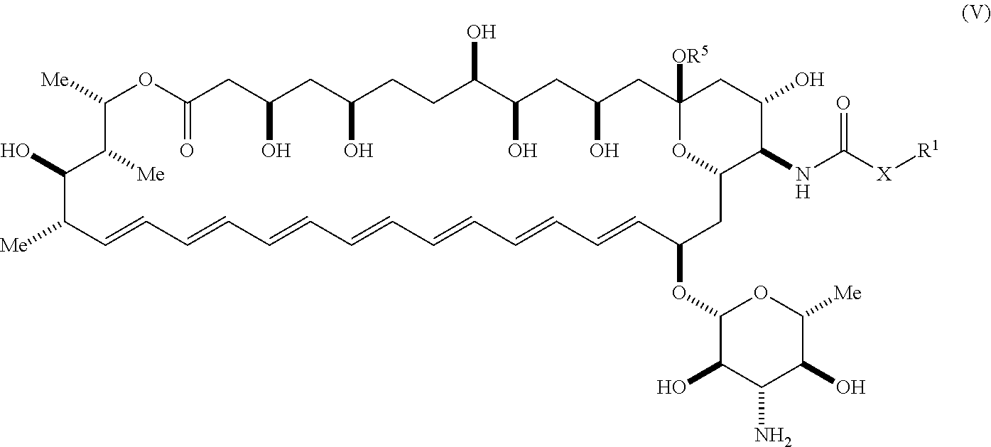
C1([Me])OC(=O)CC(O)CC(O)CCC(O)C(O)CC(O)CC2([OR5])OC(CC(OC3C(O)C(N)C(O)C([Me])O3)C=CC=CC=CC=CC=CC=CC=CC([Me])C(O)C1[Me])C(NC([X][R1])=O)C(O)C2
